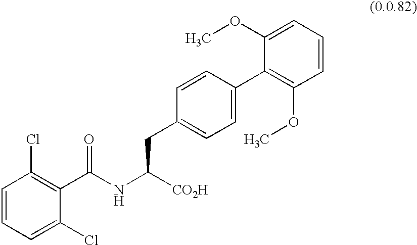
C1=CC=C(Cl)C(C(NC([CO2H])CC2=CC=C(C3=C(OC)C=CC=C3OC)C=C2)=O)=C1Cl
